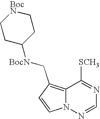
C1=CN2C(=C1C[BocN]C1CC[BocN]CC1)C([SCH3])=NC=N2
